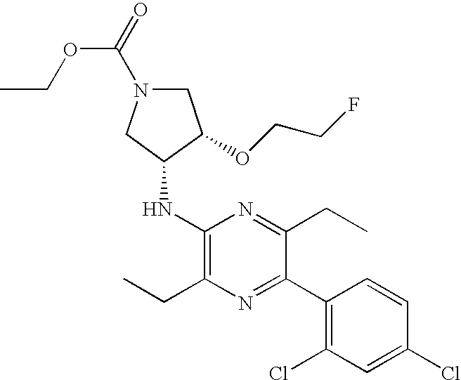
C1(NC2CN(C(OCC)=O)CC2OCCF)=C(CC)N=C(C2=C(Cl)C=C(Cl)C=C2)C(CC)=N1
